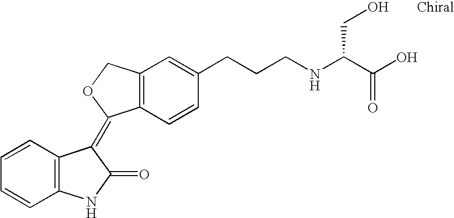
C1=CC=CC2=C1C(=C1C3=C(C=C(CCCNC(C(O)=O)CO)C=C3)CO1)C(=O)N2
